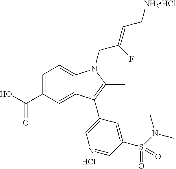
C1=C(C(O)=O)C=C2C(=C1)N(CC(=CC[NH2HCl])F)C(C)=C2C1=CN=CC(S(N(C)C)(=O)=O)=C1.Cl
